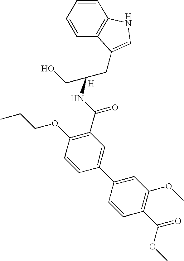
CCCOC1=C(C(NC(CC2=CNC3=C2C=CC=C3)CO)=O)C=C(C2=CC(OC)=C(C(OC)=O)C=C2)C=C1.[H]
